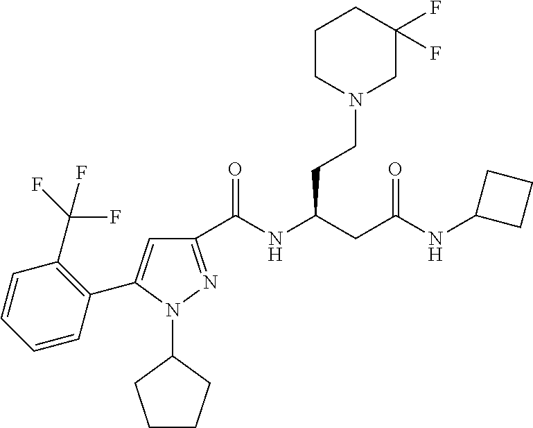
C1(C(NC(CC(NC2CCC2)=O)CCN2CC(F)(F)CCC2)=O)=NN(C2CCCC2)C(C2=C(C(F)(F)F)C=CC=C2)=C1
